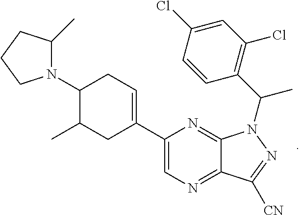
N1=C2C(=NC=C1C1=CCC(N3CCCC3C)C(C)C1)C([CN])=NN2C(C1=C(Cl)C=C(Cl)C=C1)C
